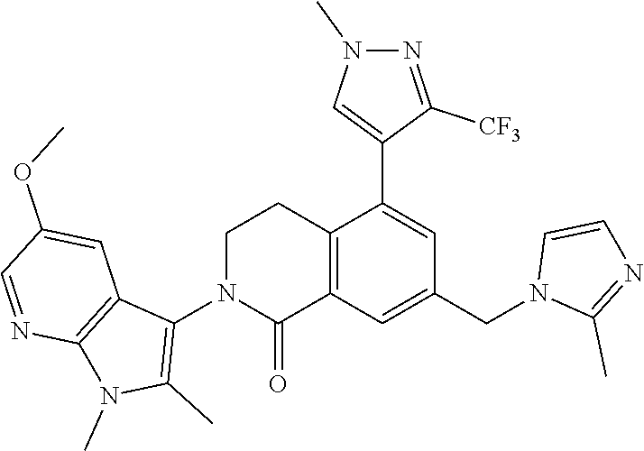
C12=C(C=C(CN3C(C)=NC=C3)C=C1C1=CN(C)N=C1[CF3])C(=O)N(C1=C(C)N(C)C3=C1C=C(OC)C=N3)CC2
